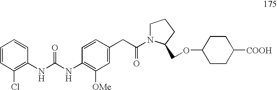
C1=CC(Cl)=C(NC(=O)NC2=C([OMe])C=C(CC(=O)N3CCCC3COC3CCC([COOH])CC3)C=C2)C=C1
